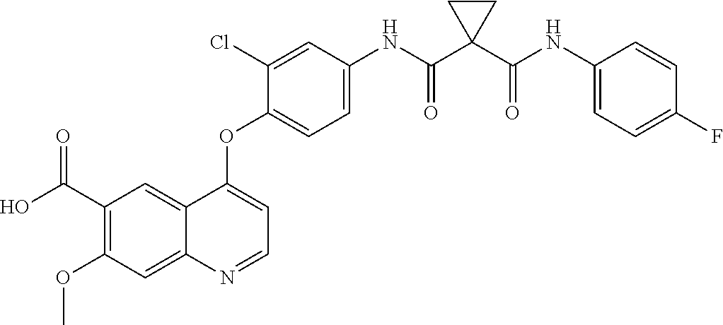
C12=CC(C(O)=O)=C(OC)C=C1N=CC=C2OC1=CC=C(NC(C2(C(NC3=CC=C(F)C=C3)=O)CC2)=O)C=C1Cl
